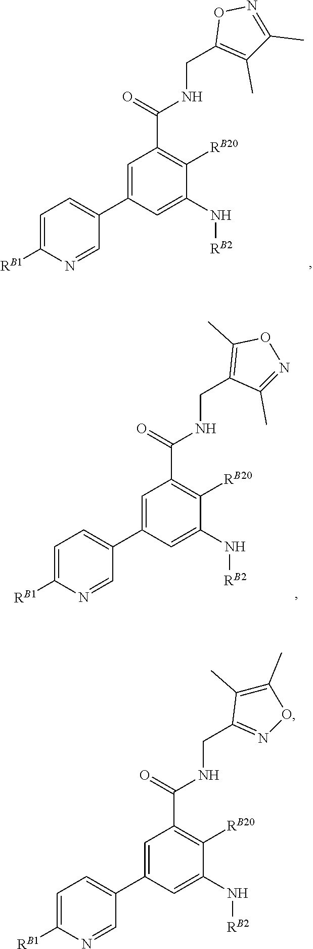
C1=C([RB1])N=CC(C2=CC(C(=O)NCC3=NOC(C)=C3C)=C([RB20])C(N[RB2])=C2)=C1.C1=C([RB1])N=CC(C2=CC(C(=O)NCC3=C(C)ON=C3C)=C([RB20])C(N[RB2])=C2)=C1.C1=C([RB1])N=CC(C2=CC(C(=O)NCC3=C(C)C(C)=NO3)=C([RB20])C(N[RB2])=C2)=C1
